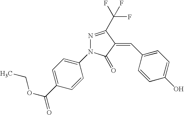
N1=C(C(F)(F)F)C(=CC2=CC=C(O)C=C2)C(=O)N1C1=CC=C(C(OCC)=O)C=C1
